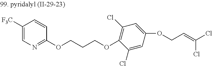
C1([F3C])=CN=C(OCCCOC2=C(Cl)C=C(OCC=C(Cl)Cl)C=C2Cl)C=C1
